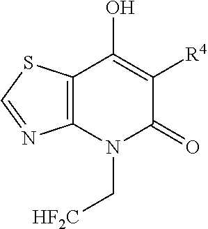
C12=C(N(C[HF2C])C(=O)C([R4])=C1O)N=CS2
